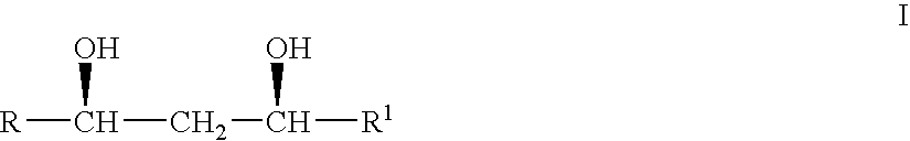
[R]C(CC([R1])O)O
